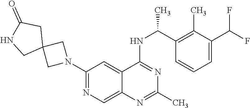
N1(C2=NC=C3C(=C2)C(NC(C2=C(C)C(C(F)F)=CC=C2)C)=NC(C)=N3)CC2(C1)CC(=O)NC2
